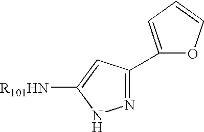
N1=C(C2=CC=CO2)C=C([R101HN])N1
